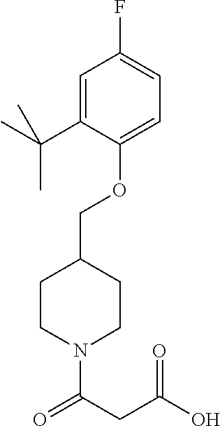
N1(C(CC(O)=O)=O)CCC(COC2=CC=C(F)C=C2C(C)(C)C)CC1
